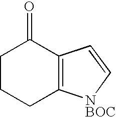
C1CCC2=C(C1=O)C=C[NBOC]2
